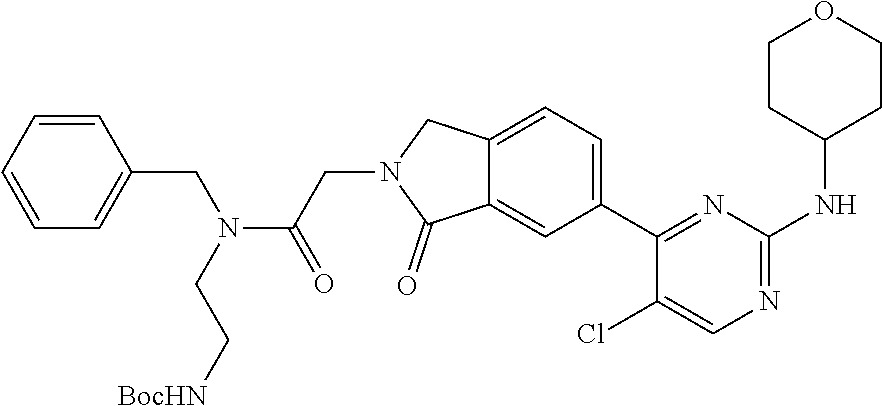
N1=C(NC2CCOCC2)N=C(C2=CC=C3C(=C2)C(=O)N(CC(=O)N(CC[BocHN])CC2=CC=CC=C2)C3)C(Cl)=C1
